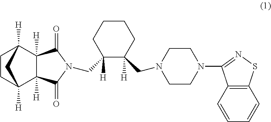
C1(CN2C(=O)C3([H])C4([H])CCC([H])(C3([H])C2=O)C4)([H])C(CN2CCN(C3=NSC4=C3C=CC=C4)CC2)([H])CCCC1
